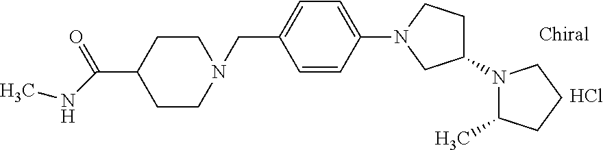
C(C1=CC=C(N2CC(N3C(C)CCC3)CC2)C=C1)N1CCC(C(NC)=O)CC1.Cl
